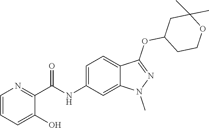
C(NC1=CC=C2C(=C1)N(C)N=C2OC1CCOC(C)(C)C1)(C1=NC=CC=C1O)=O
